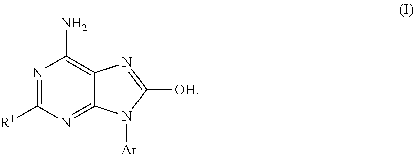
N1=C([R1])N=C2C(=C1N)N=C([OH])N2[Ar]
